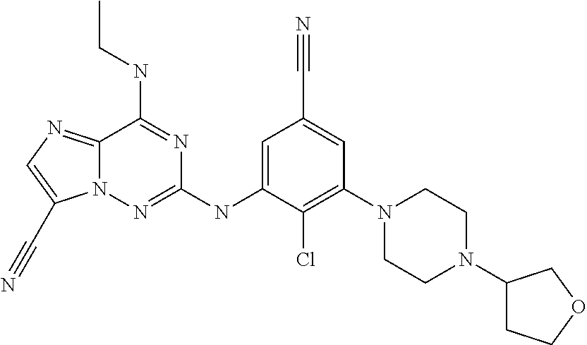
C12=NC=C(C#N)N1N=C(NC1=CC(C#N)=CC(N3CCN(C4CCOC4)CC3)=C1Cl)N=C2NCC
